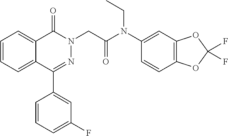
C1=CC=C2C(=C1)C(=O)N(CC(N(C1=CC3=C(C=C1)OC(F)(F)O3)CC)=O)N=C2C1=CC(F)=CC=C1
